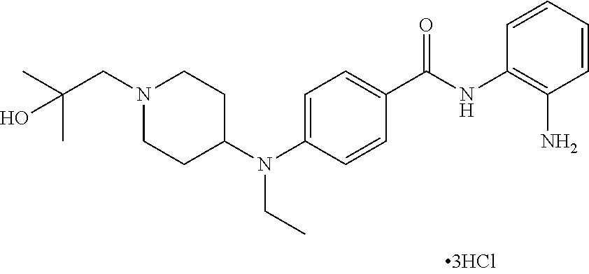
C1=CC=CC(N)=C1NC(C1=CC=C(N(C2CCN(CC(C)(C)O)CC2)CC)C=C1)=O
